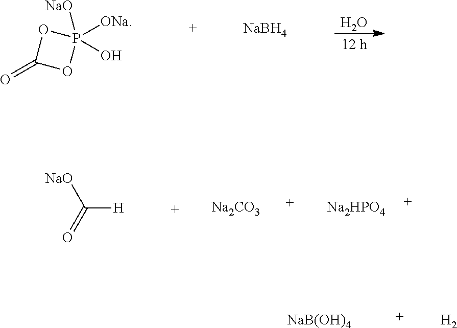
O.O1C(=O)OP1([NaO])([ONa])O.[NaBH4].[NaO]C(=O)[H].[Na2CO3].[Na2HPO4].[NaB(OH)4].[H2]
